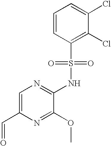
N(S(=O)(=O)C1=C(Cl)C(Cl)=CC=C1)C1=NC=C(C=O)N=C1OC
